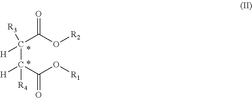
C(C(C(O[R1])=O)([H])[R4])(C(O[R2])=O)([R3])[H]
